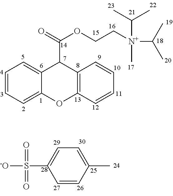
C1=CC=C2C(=C1)C(C(=O)OCC[N+](C(C)C)(C)C(C)C)C1=C(O2)C=CC=C1.[-O]S(=O)(=O)C1=CC=C(C)C=C1
